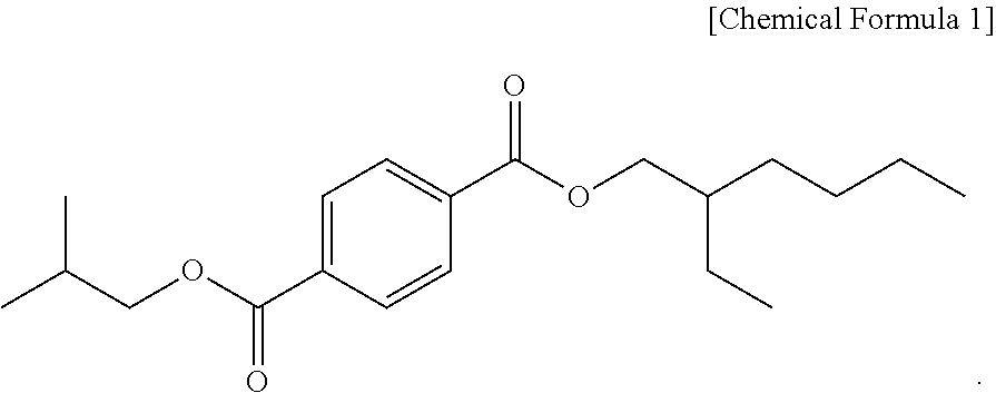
CC(COC(C1=CC=C(C(OCC(CCCC)CC)=O)C=C1)=O)C
